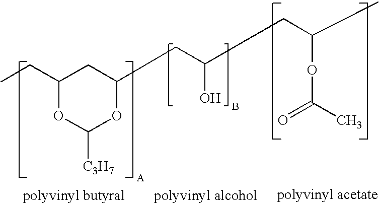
C1(CC)OC([C3H7])OC(CC(O)CC(OC(=O)C)C)C1
